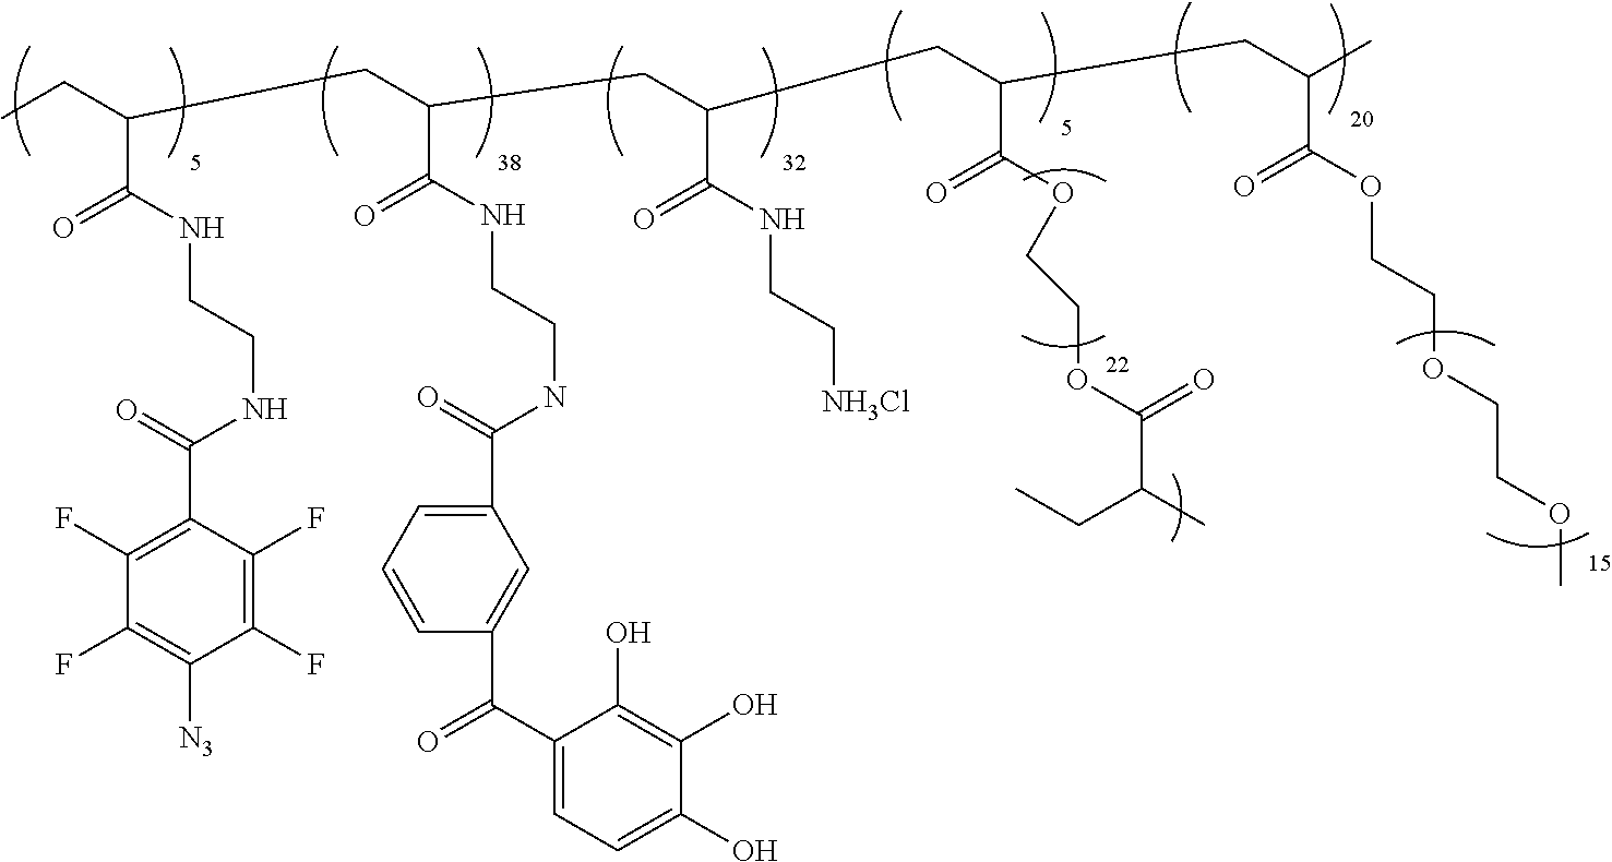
CCC(C(NCCNC(C1=C(F)C(F)=C([N3])C(F)=C1F)=O)=O)CC(C(NCCNC(C1=CC=CC(C(C2=CC=C(O)C(O)=C2O)=O)=C1)=O)=O)CC(C(NCC[NH3Cl])=O)CC(C(OCCOC(=O)C(CC)C)=O)CC(C(OCCOCCOC)=O)C
